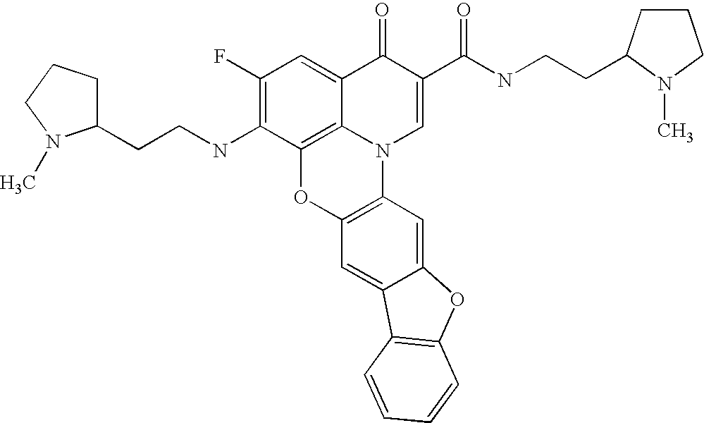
C1(F)=C(NCCC2CCCN2C)C2=C3C(=C1)C(=O)C(C(=O)NCCC1CCCN1C)=CN3C1=C(O2)C=C2C(=C1)OC1=C2C=CC=C1
